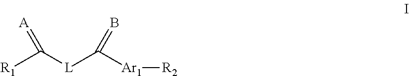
[R1]C([L]C([Ar1][R2])=B)=[A]
